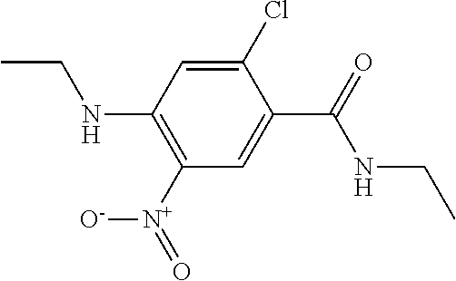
C1(Cl)=CC(NCC)=C([N+](=O)[O-])C=C1C(=O)NCC
